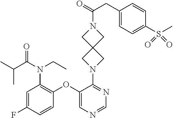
C1(OC2=C(N(C(C(C)C)=O)CC)C=C(F)C=C2)=CN=CN=C1N1CC2(C1)CN(C(=O)CC1=CC=C(S(C)(=O)=O)C=C1)C2
